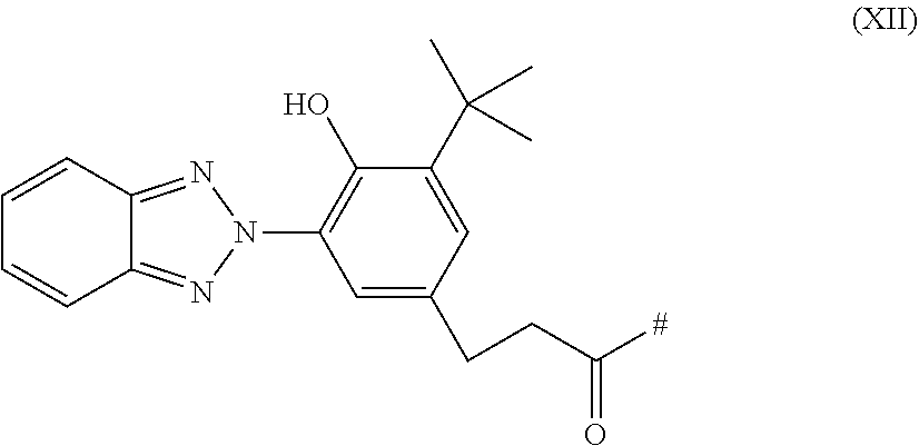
C1=CC2=NN(C3=C(O)C(C(C)(C)C)=CC(CCC([#])=O)=C3)N=C2C=C1
